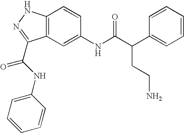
C12=C(C=C(NC(C(C3=CC=CC=C3)CCN)=O)C=C1)C(C(NC1=CC=CC=C1)=O)=NN2
